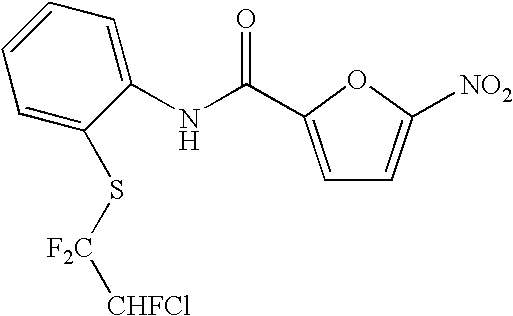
N(C1=CC=CC=C1S[F2C][CHFCl])C(C1=CC=C([NO2])O1)=O
